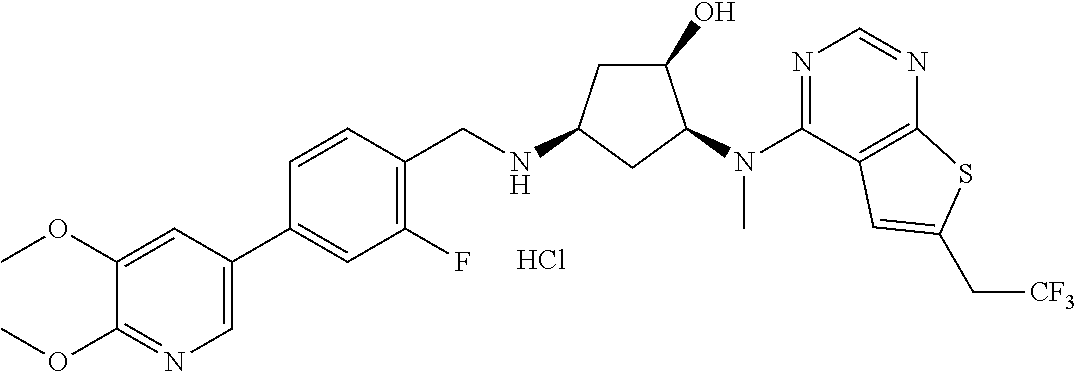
C1(OC)=NC=C(C2=CC(F)=C(CNC3CC(O)C(N(C4=NC=NC5=C4C=C(C[CF3])S5)C)C3)C=C2)C=C1OC.Cl
